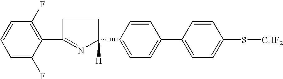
C1=C(F)C(C2=NC(C3=CC=C(C4=CC=C(S[CHF2])C=C4)C=C3)([H])CC2)=C(F)C=C1
